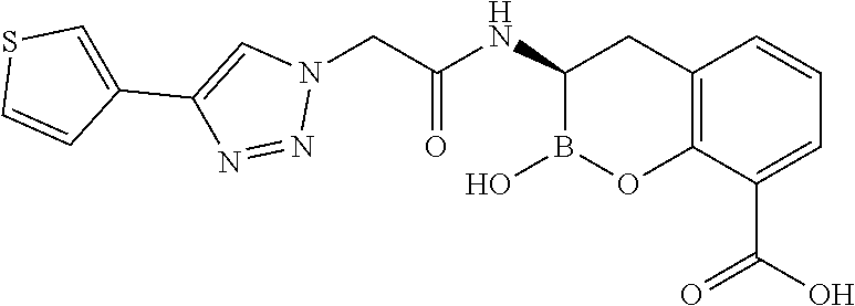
C12=C(C(C(O)=O)=CC=C1)OB(O)C(NC(=O)CN1C=C(C3=CSC=C3)N=N1)C2
